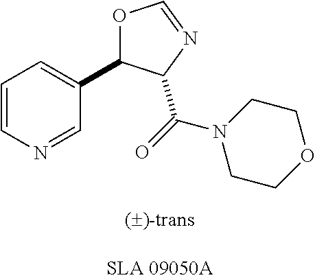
C1(C2OC=NC2C(N2CCOCC2)=O)=CC=CN=C1
